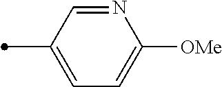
N1=CC(C)=CC=C1[OMe]
